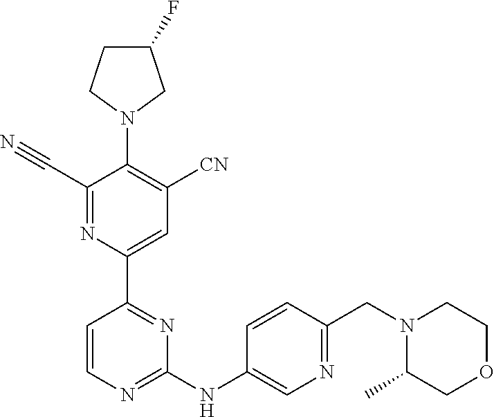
C1(C#N)=NC(C2=NC(NC3=CN=C(CN4CCOCC4C)C=C3)=NC=C2)=CC([CN])=C1N1CC(F)CC1
